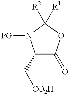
C1(C[CO2H])C(=O)OC([R2])([R1])N1[PG]
